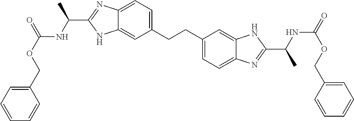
C(C1=NC2=CC=C(CCC3=CC=C4C(=C3)NC(C(NC(=O)OCC3=CC=CC=C3)C)=N4)C=C2N1)(C)NC(=O)OCC1=CC=CC=C1
